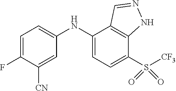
C1=C(F)C([CN])=CC(NC2=CC=C(S([CF3])(=O)=O)C3=C2C=NN3)=C1
